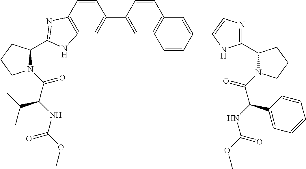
C12=C(C=C(C3=CC4=C(C=C3)C=C(C3=CN=C(C5N(C(=O)C(C6=CC=CC=C6)NC(=O)OC)CCC5)N3)C=C4)C=C1)NC(C1N(C(=O)C(NC(=O)OC)C(C)C)CCC1)=N2
